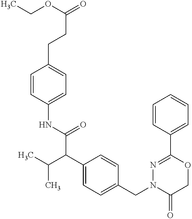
C(OC(CCC1=CC=C(NC(=O)C(C(C)C)C2=CC=C(CN3C(=O)COC(C4=CC=CC=C4)=N3)C=C2)C=C1)=O)C
